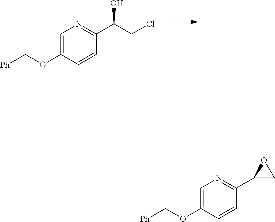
C1=C(OC[Ph])C=CC(C2CO2)=N1.C1=C(OC[Ph])C=CC(C(CCl)O)=N1
